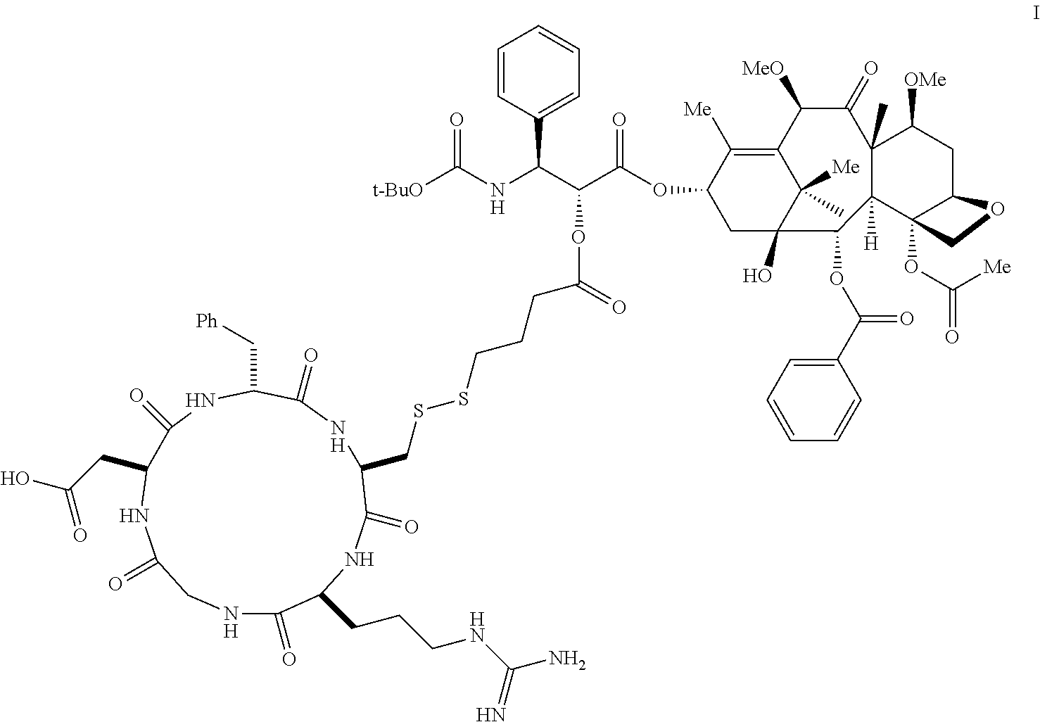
O(C(C(NC([t-BuO])=O)C1=CC=CC=C1)C(OC1CC2(O)C([Me])(C)C(=C1[Me])C([MeO])C(=O)C1(C)C([H])(C3(OC([Me])=O)C(CC1[OMe])OC3)C2OC(=O)C1=CC=CC=C1)=O)C(CCCSSCC1C(=O)NC(CCCNC(N)=N)C(=O)NCC(=O)NC(CC(O)=O)C(=O)NC(C[Ph])C(=O)N1)=O
